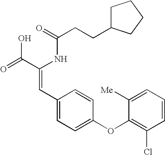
C(=O)(NC(C(=O)O)=CC1=CC=C(OC2=C(Cl)C=CC=C2[Me])C=C1)CCC1CCCC1
